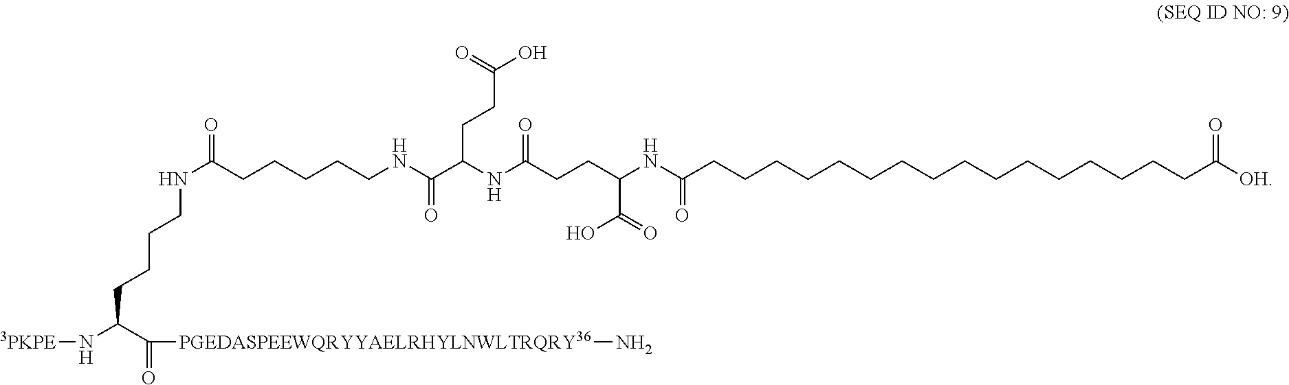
N(C(=O)CCCCCCCCCCCCCCCCC(=O)[OH])C(C(O)=O)CCC(NC(C(NCCCCCC(NCCCCC(C([PGEDASPEEWQRYYAELRHYLNWLTRQRY36]N)=O)N[3PKPE])=O)=O)CCC(=O)O)=O
